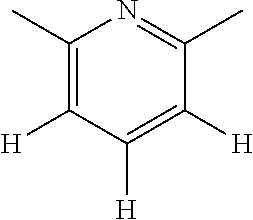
C1(C)=C([H])C([H])=C([H])C(C)=N1
